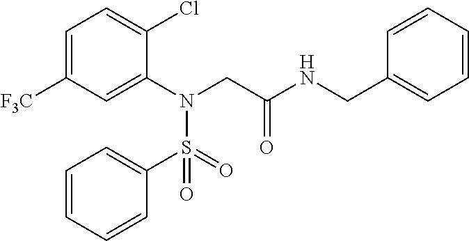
C1=C([F3C])C=C(N(CC(NCC2=CC=CC=C2)=O)S(=O)(C2=CC=CC=C2)=O)C(Cl)=C1
